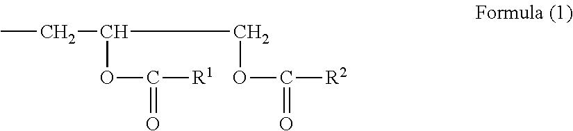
CCC(COC([R2])=O)OC([R1])=O
